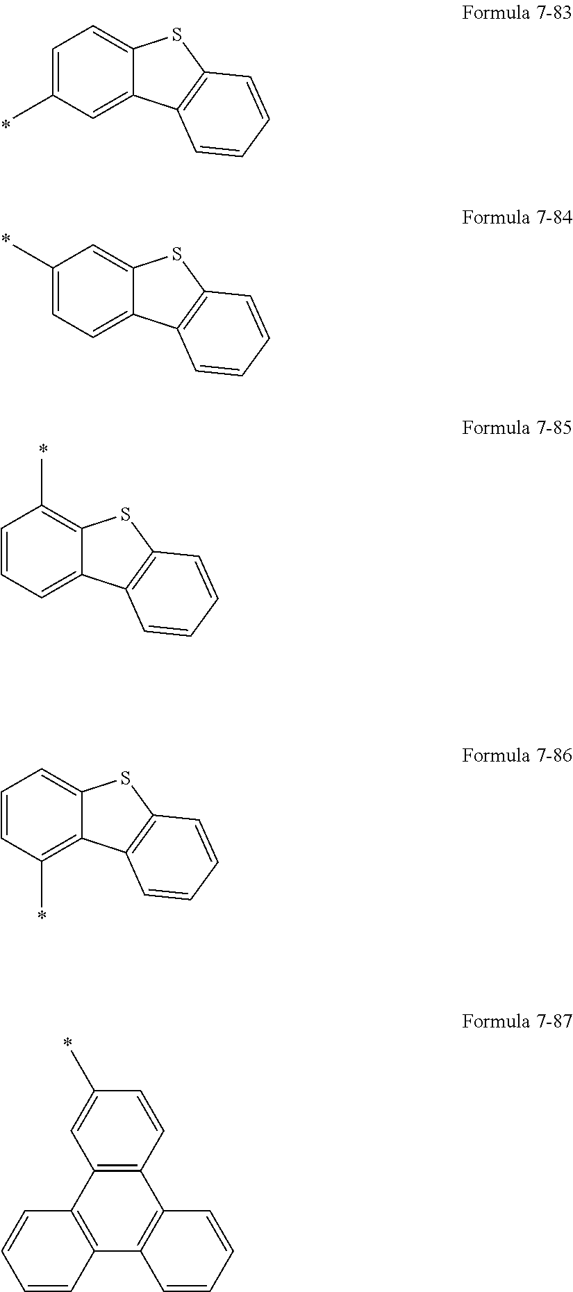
C1=C(C)C=C2C(=C1)SC1=C2C=CC=C1.C1(C)=CC=C2C(=C1)SC1=C2C=CC=C1.C1=CC=C2C(=C1C)SC1=C2C=CC=C1.C1=CC(C)=C2C(=C1)SC1=C2C=CC=C1.C12=C(C=CC(C)=C1)C1=C(C3=C2C=CC=C3)C=CC=C1
